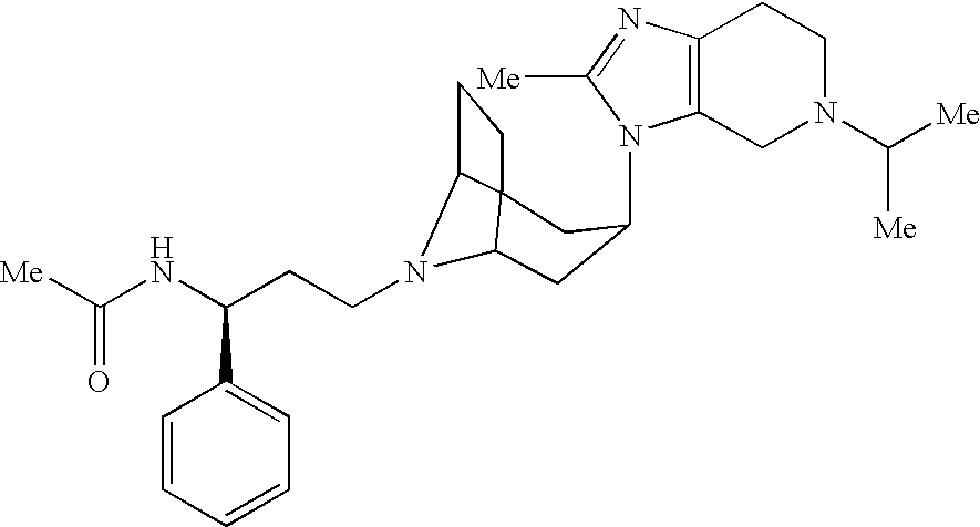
N1(C2CC3N(CCC(NC([Me])=O)C4=CC=CC=C4)C4C3(CC4)C2)C2=C(N=C1[Me])CCN(C([Me])[Me])C2
